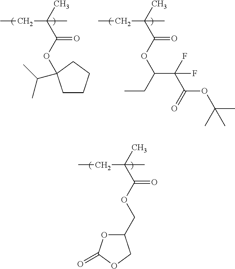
CCC(C(OCC1OC(=O)OC1)=O)(C)C.CCC(C(OC(CC)C(C(OC(C)(C)C)=O)(F)F)=O)(C)C.CCC(C(OC1(C(C)C)CCCC1)=O)(C)C
